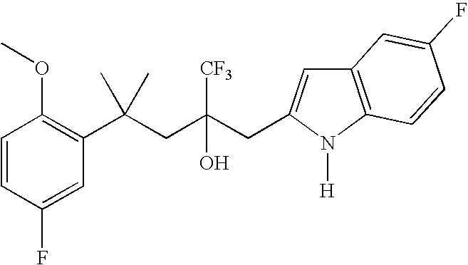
C1=CC(F)=CC(C(CC(CC2=CC3=C(N2[H])C=CC(F)=C3)([CF3])O)(C)C)=C1OC
